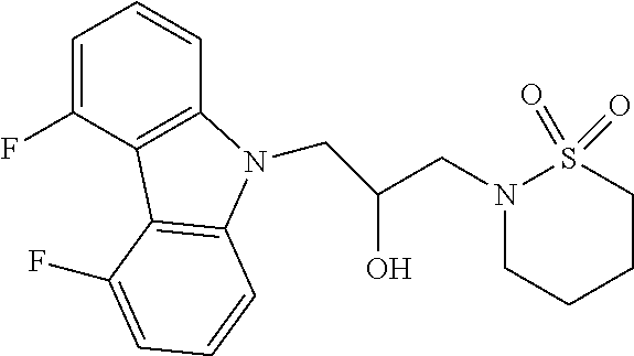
C1=C(F)C2=C(C=C1)N(CC(CN1CCCCS1(=O)=O)O)C1=C2C(F)=CC=C1
